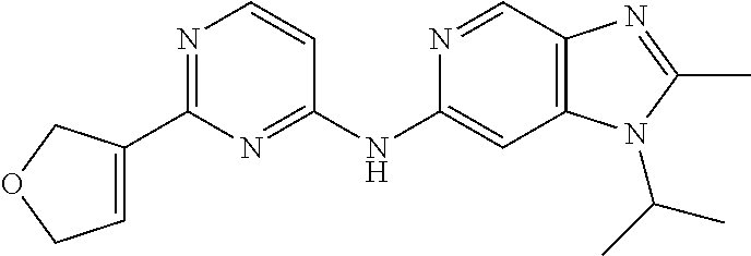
C1(C2=CCOC2)=NC=CC(NC2=CC3=C(C=N2)N=C(C)N3C(C)C)=N1
